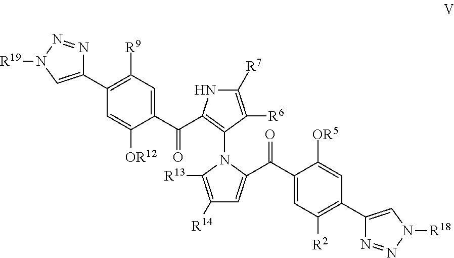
C1(C2=C([R9])C=C(C(=O)C3=C(N4C([R13])=C([R14])C=C4C(=O)C4=CC([R2])=C(C5=CN([R18])N=N5)C=C4[OR5])C([R6])=C([R7])N3)C([OR12])=C2)=CN([R19])N=N1
